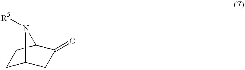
C1C2CC(=O)C(C1)N2[R5]
